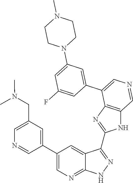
C1=C(CN(C)C)C=C(C2=CN=C3C(=C2)C(C2=NC4=C(N2)C=NC=C4C2=CC(N4CCN(C)CC4)=CC(F)=C2)=NN3)C=N1
